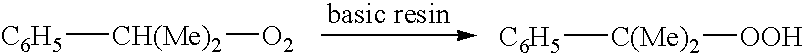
[C6H5][CH(Me)2][O2].[C6H5][C(Me)2][OOH]
